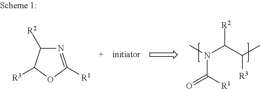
CN(C(C(C)[R3])[R2])C(=O)[R1].N1=C([R1])OC([R3])C1[R2]
